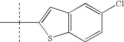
C1(Cl)=CC2=C(C=C1)SC(C(C)(C)C)=C2
